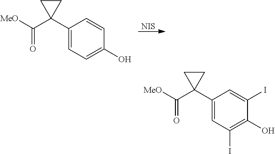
C1(C2(C([MeO])=O)CC2)=CC=C(O)C=C1.[NIS].C1(C2(C([MeO])=O)CC2)=CC(I)=C(O)C(I)=C1
